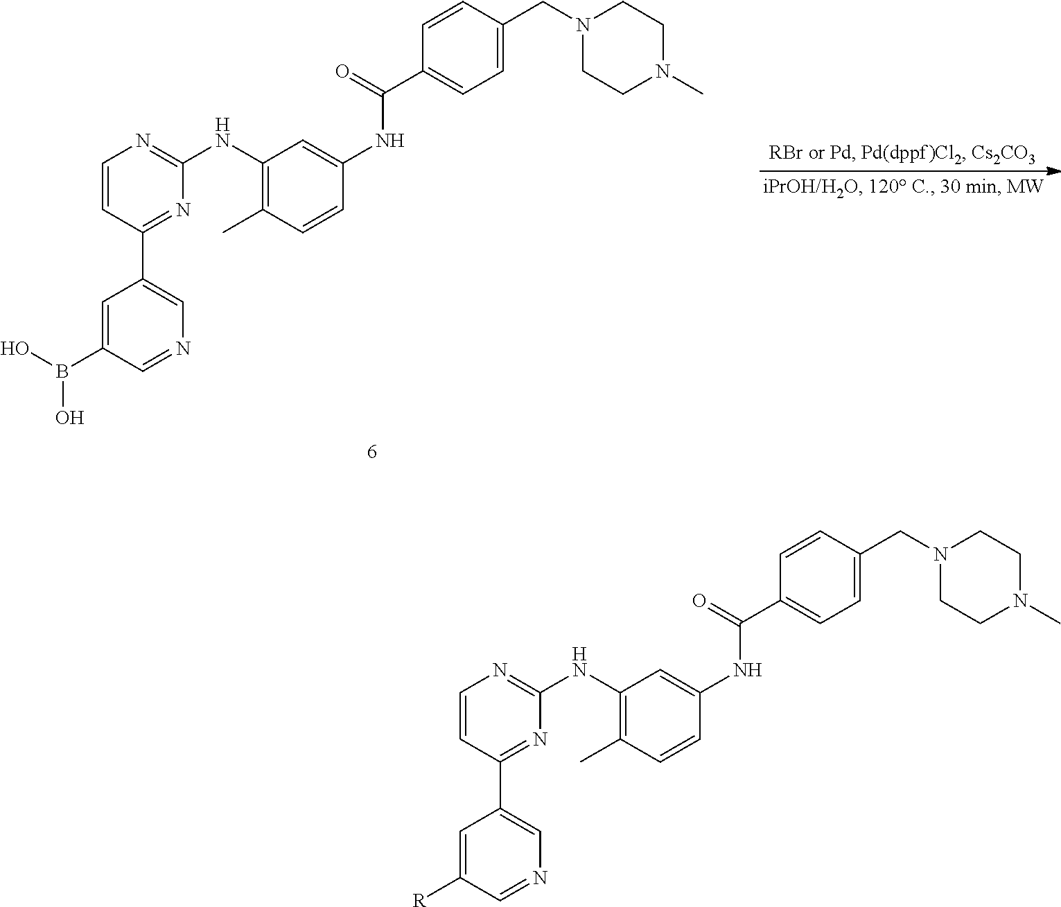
C1=C(B(O)O)C=NC=C1C1=NC(NC2=C(C)C=CC(NC(C3=CC=C(CN4CCN(C)CC4)C=C3)=O)=C2)=NC=C1.C1=C([R])C=NC=C1C1=NC(NC2=C(C)C=CC(NC(C3=CC=C(CN4CCN(C)CC4)C=C3)=O)=C2)=NC=C1
